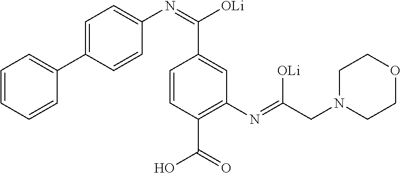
C1=CC=CC(C2=CC=C(N=C([OLi])C3=CC(N=C(CN4CCOCC4)[OLi])=C(C(=O)O)C=C3)C=C2)=C1
